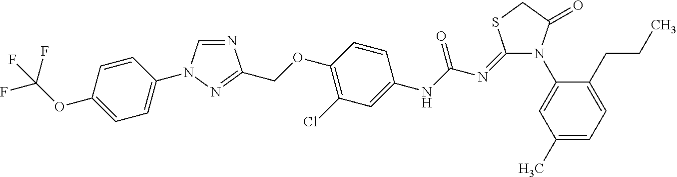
N1=CN(C2=CC=C(OC(F)(F)F)C=C2)N=C1COC1=C(Cl)C=C(NC(N=C2N(C3=CC(C)=CC=C3CCC)C(=O)CS2)=O)C=C1
